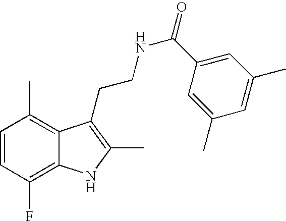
C1=CC(F)=C2C(=C1C)C(CCNC(=O)C1=CC(C)=CC(C)=C1)=C(C)N2
